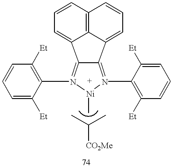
C12=N(C3=C([Et])C=CC=C3[Et])[Ni](C)N(C3=C([Et])C=CC=C3[Et])=C1C1=CC=CC3=C1C2=CC=C3.CC(C)[CO2Me]
